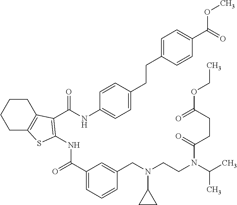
C1(C(=O)NC2=C(C(=O)NC3=CC=C(CCC4=CC=C(C(OC)=O)C=C4)C=C3)C3=C(CCCC3)S2)=CC=CC(CN(CCN(C(C)C)C(CCC(=O)OCC)=O)C2CC2)=C1
